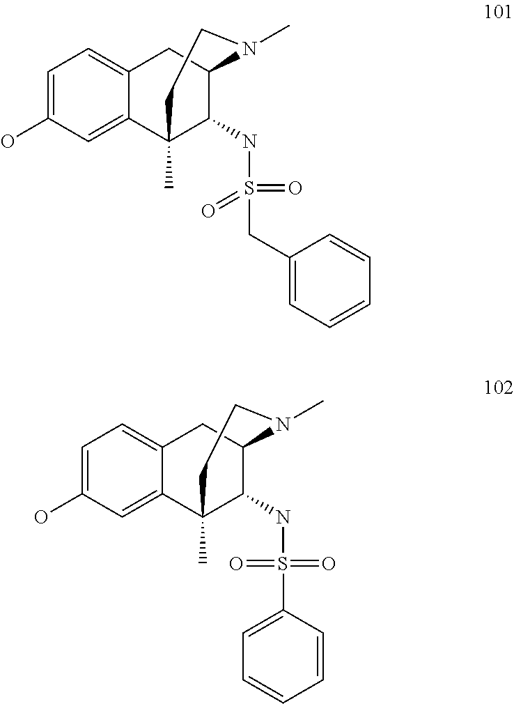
C1=C(O)C=C2C(=C1)CC1C(NS(=O)(=O)CC3=CC=CC=C3)C2(C)CCN1C.C1=C(O)C=C2C(=C1)CC1C(NS(=O)(=O)C3=CC=CC=C3)C2(C)CCN1C
